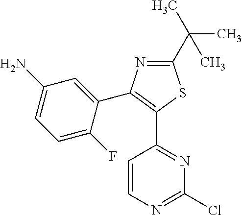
C1(C(C)(C)C)=NC(C2=CC(N)=CC=C2F)=C(C2=NC(Cl)=NC=C2)S1
